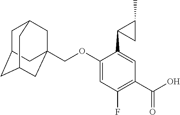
C1(OCC23CC4CC(CC(C2)C4)C3)=CC(F)=C(C(=O)O)C=C1C1CC1C
